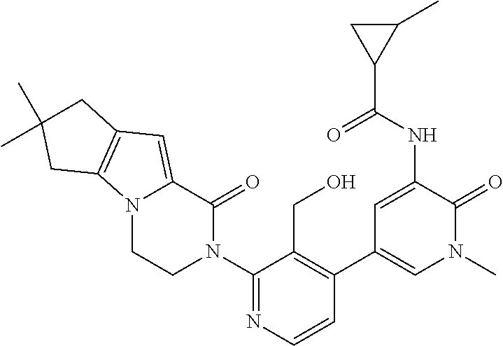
N12CCN(C3=NC=CC(C4=CN(C)C(=O)C(NC(C5C(C)C5)=O)=C4)=C3CO)C(=O)C1=CC1=C2CC(C)(C)C1
